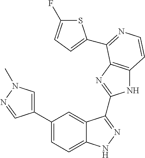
C1(C2=CN(C)N=C2)=CC=C2C(=C1)C(C1=NC3=C(N1)C=CN=C3C1=CC=C(F)S1)=NN2
